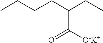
CCCCC(CC)C([O-K+])=O
